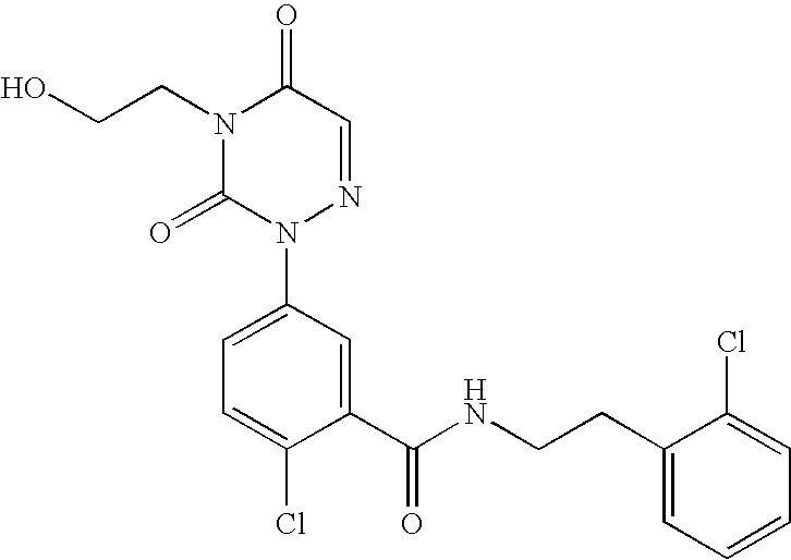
C1(C(NCCC2=CC=CC=C2Cl)=O)=CC(N2N=CC(=O)N(CCO)C2=O)=CC=C1Cl
